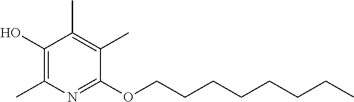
C1(OCCCCCCCC)=NC(C)=C(O)C(C)=C1C
